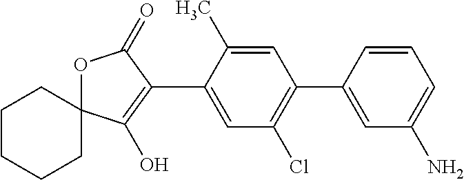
C1CCCC2(C1)OC(=O)C(C1=CC(Cl)=C(C3=CC(N)=CC=C3)C=C1C)=C2O
